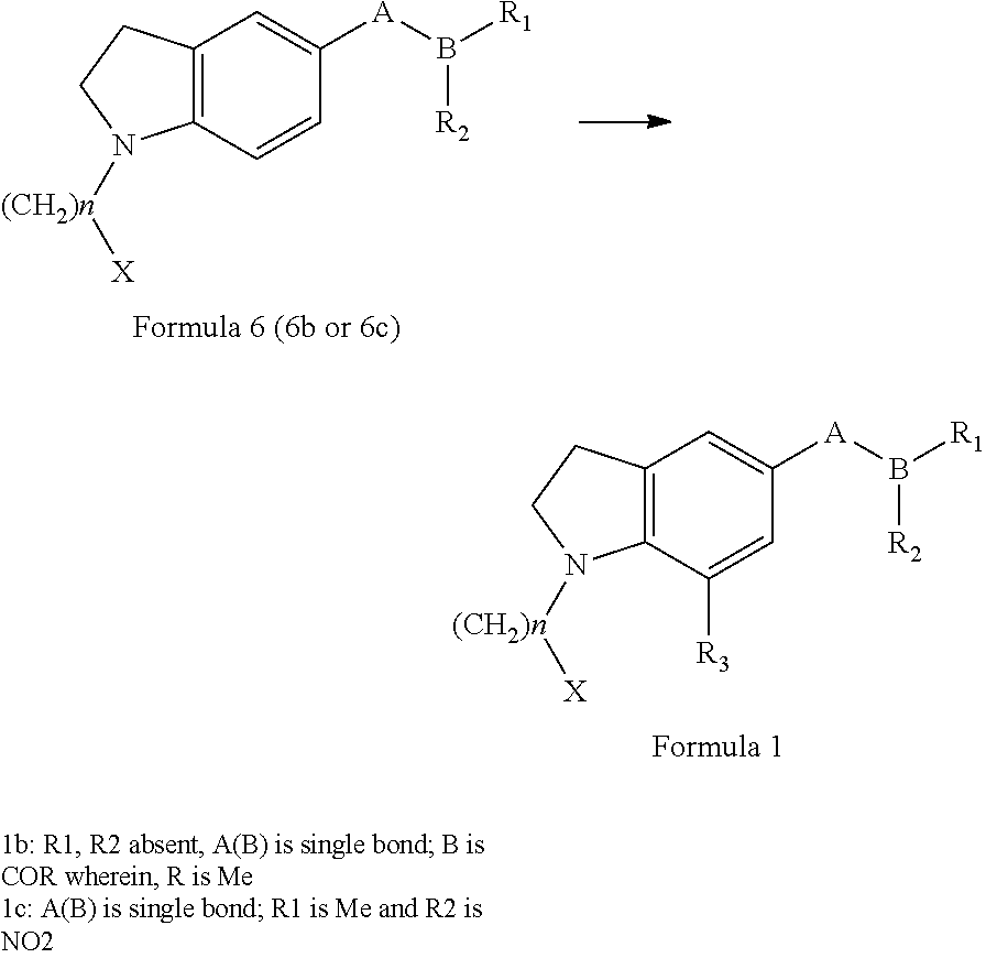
C1=CC2=C(C=C1[A]B([R1])[R2])CCN2[(CH2)n][X].C1=C([R3])C2=C(C=C1[A]B([R1])[R2])CCN2[(CH2)n][X]
